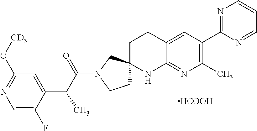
C1=C(F)C(C(C(N2CCC3(C2)CCC2=CC(C4=NC=CC=N4)=C(C)N=C2N3)=O)C)=CC(O[CD3])=N1.[HCOOH]
